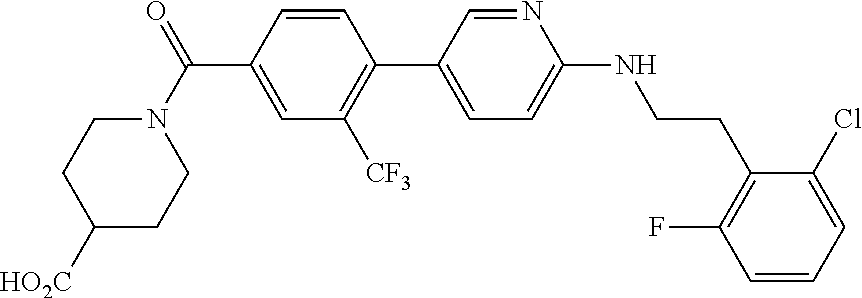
N1(C(C2=CC([CF3])=C(C3=CC=C(NCCC4=C(F)C=CC=C4Cl)N=C3)C=C2)=O)CCC([HO2C])CC1
